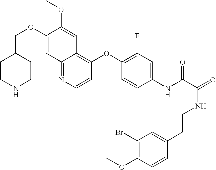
C12=NC=CC(OC3=C(F)C=C(NC(C(=O)NCCC4=CC(Br)=C(OC)C=C4)=O)C=C3)=C1C=C(OC)C(OCC1CCNCC1)=C2
